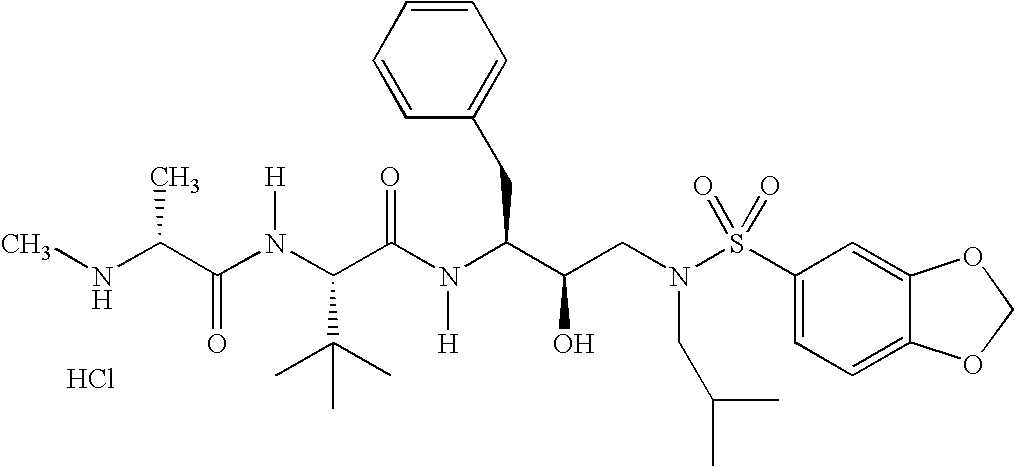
CNC(C(N(C(C(N(C(C(CN(S(C1=CC=C2C(=C1)OCO2)(=O)=O)CC(C)C)O)CC1=CC=CC=C1)[H])=O)C(C)(C)C)[H])=O)C.Cl
